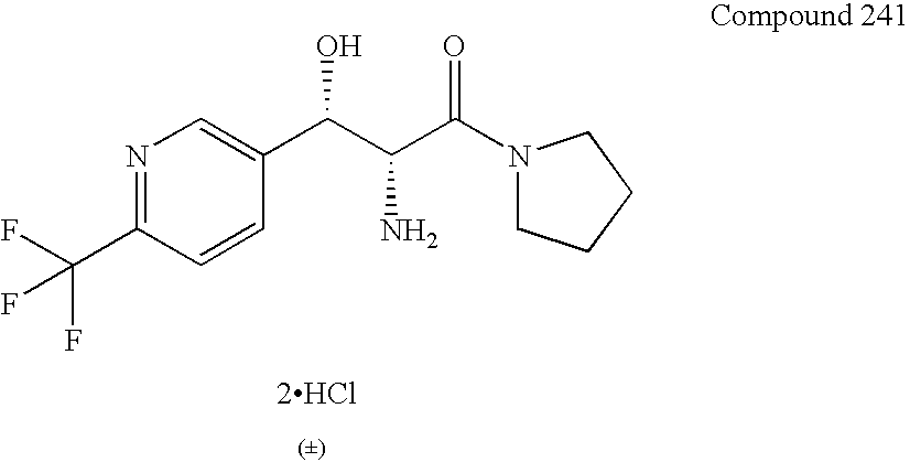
N1=C(C(F)(F)F)C=CC(C(C(C(=O)N2CCCC2)N)O)=C1.[2HCl]
